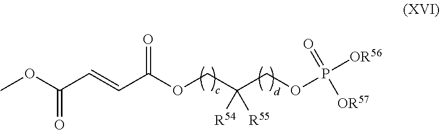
P(=O)([OR56])(OCC([R54])([R55])COC(C=CC(OC)=O)=O)[OR57]
